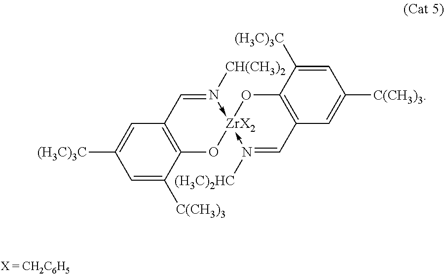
C1=C([C(CH3)3])C2=C(C=C1[(H3C)3C])C=N([CH(CH3)2])->[ZrX2]1(-N([(H3C)2HC])=CC3=C(C([(H3C)3C])=CC([C(CH3)3])=C3)O1)O2
